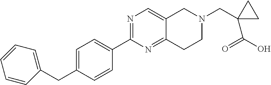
C1=CC(CC2=CC=C(C3=NC=C4C(=N3)CCN(CC3(C(=O)O)CC3)C4)C=C2)=CC=C1
